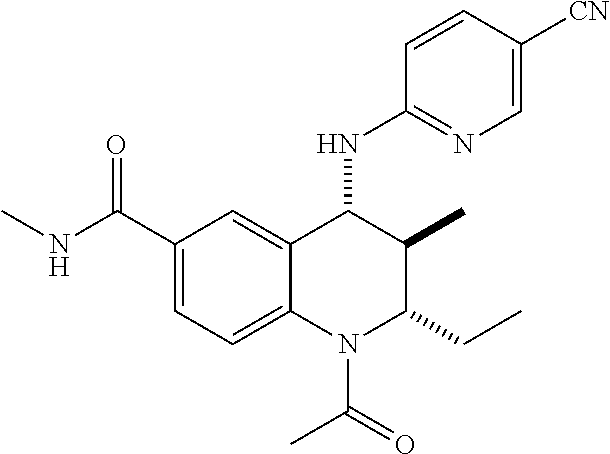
C1(C(=O)NC)=CC=C2C(=C1)C(NC1=NC=C([CN])C=C1)C(C)C(CC)N2C(C)=O
